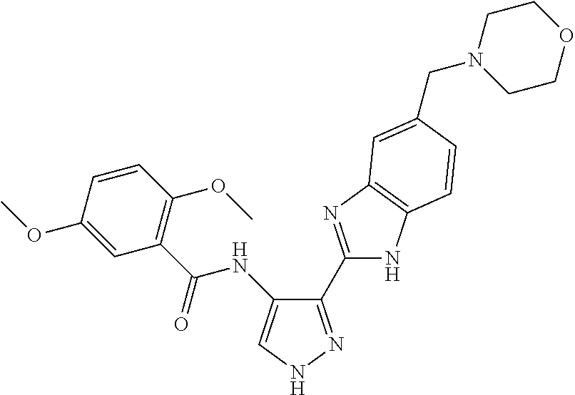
C1(C2=NC3=C(N2)C=CC(CN2CCOCC2)=C3)=NNC=C1NC(C1=C(OC)C=CC(OC)=C1)=O
